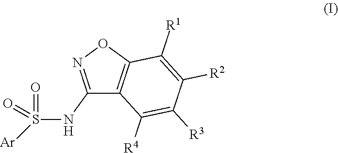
C1(NS(=O)([Ar])=O)=NOC2=C1C([R4])=C([R3])C([R2])=C2[R1]
